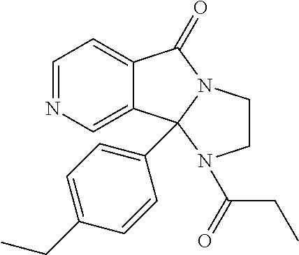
N1=CC=C2C(=C1)C1(C3=CC=C(CC)C=C3)N(C2=O)CCN1C(CC)=O
